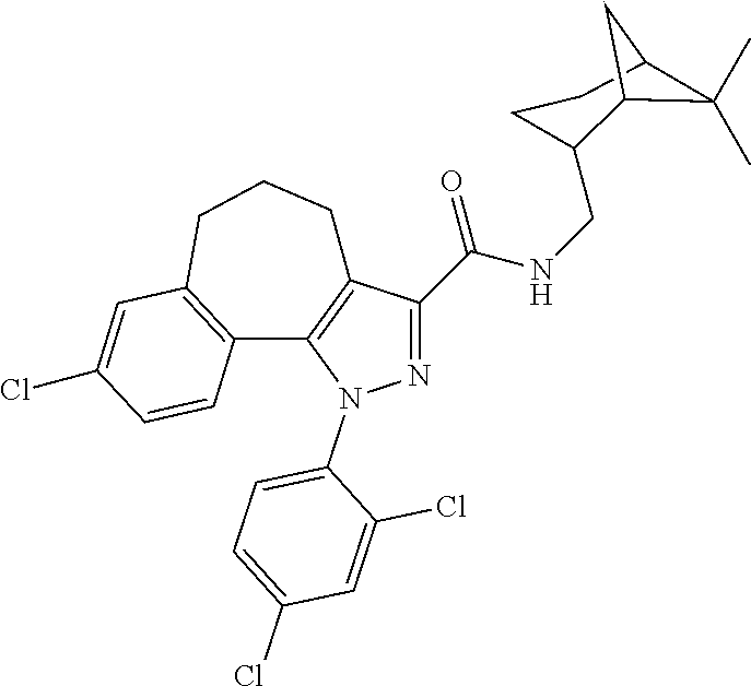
N1=C(C(NCC2CCC3C(C)(C)C2C3)=O)C2=C(N1C1=CC=C(Cl)C=C1Cl)C1=C(CCC2)C=C(Cl)C=C1
